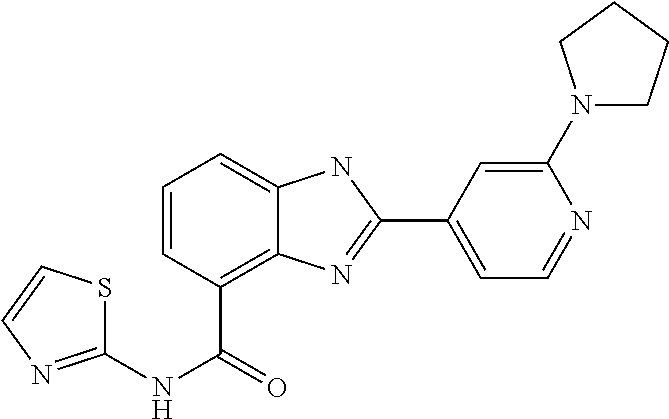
C1=CC(C(=O)NC2=NC=CS2)=C2C(=C1)NC(C1=CC=NC(N3CCCC3)=C1)=N2
